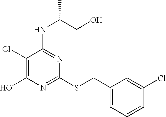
C1(Cl)=C(O)N=C(SCC2=CC=CC(Cl)=C2)N=C1NC(CO)C
